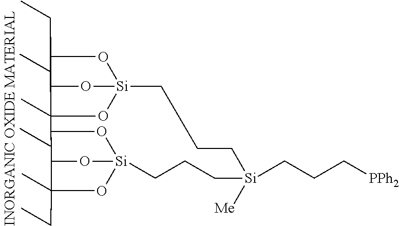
C1[Si]([Me])(CCC[PPh2])CCC[Si]23OC(C(C(CC)(C)O2)O3)C2(C)O[Si]3(CC1)OC2C(CC)O3
